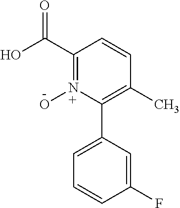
C1(C(O)=O)=N(O)C(C2=CC=CC(F)=C2)=C(C)C=C1
